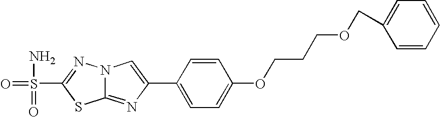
N12C(=NC(C3=CC=C(OCCCOCC4=CC=CC=C4)C=C3)=C1)SC(S(=O)(N)=O)=N2
